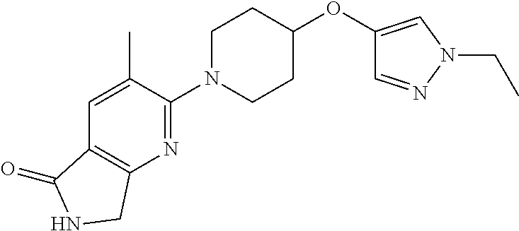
C1(OC2CCN(C3=NC4=C(C=C3C)C(=O)NC4)CC2)=CN(CC)N=C1
